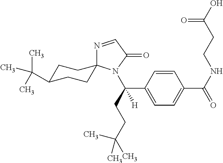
N1=CC(=O)N(C(C2=CC=C(C(NCCC(O)=O)=O)C=C2)(CCC(C)(C)C)[H])C12CCC(C(C)(C)C)CC2
